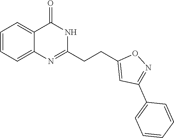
C1=CC=C2C(=C1)C(=O)NC(CCC1=CC(C3=CC=CC=C3)=NO1)=N2
